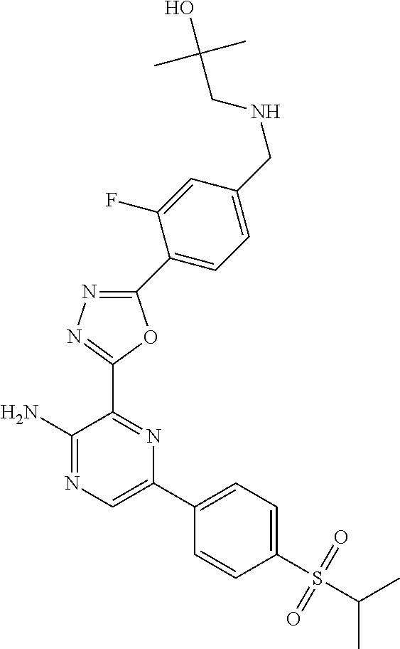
C1(C2=CC=C(CNCC(O)(C)C)C=C2F)=NN=C(C2=NC(C3=CC=C(S(=O)(=O)C(C)C)C=C3)=CN=C2N)O1
